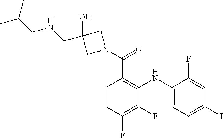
C1=CC(F)=C(F)C(NC2=CC=C(I)C=C2F)=C1C(N1CC(O)(CNCC(C)C)C1)=O
